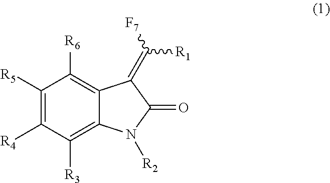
C1([R5])=C([R4])C([R3])=C2C(=C1[R6])C(=C([F7])[R1])C(=O)N2[R2]
